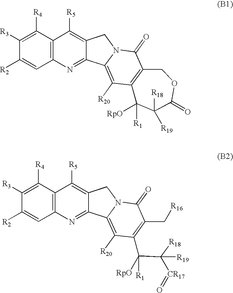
C1([R2])=CC2=C(C([R4])=C1[R3])C([R5])=C1C(=N2)C2=C([R20])C3=C(C(=O)N2C1)COC(=O)C([R18])([R19])C3([R1])[RpO].C1([R2])=CC2=C(C([R4])=C1[R3])C([R5])=C1C(=N2)C2=C([R20])C(C(C([R18])([CR17]=O)[R19])([R1])[RpO])=C(C[R16])C(=O)N2C1
